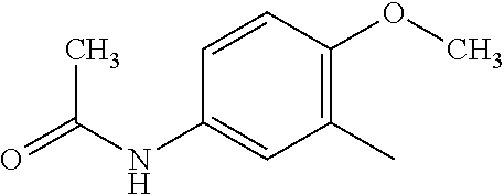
C1(C)=C(OC)C=CC(NC(=O)C)=C1
